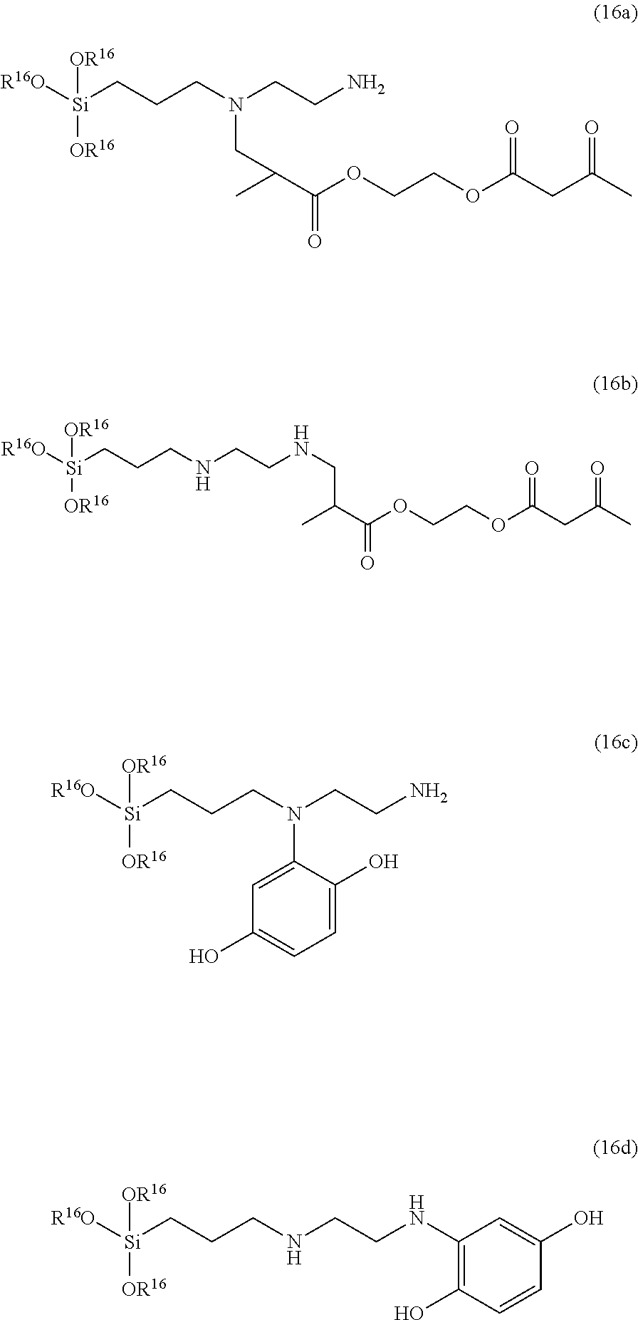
[R16O][Si](CCCN(CCN)CC(C(OCCOC(CC(C)=O)=O)=O)C)([OR16])[OR16].[R16O][Si](CCCN(CCN)C1=CC(O)=CC=C1O)([OR16])[OR16].[R16O][Si](CCCNCCNCC(C(OCCOC(CC(C)=O)=O)=O)C)([OR16])[OR16].[R16O][Si](CCCNCCNC1=C(O)C=CC(O)=C1)([OR16])[OR16]
